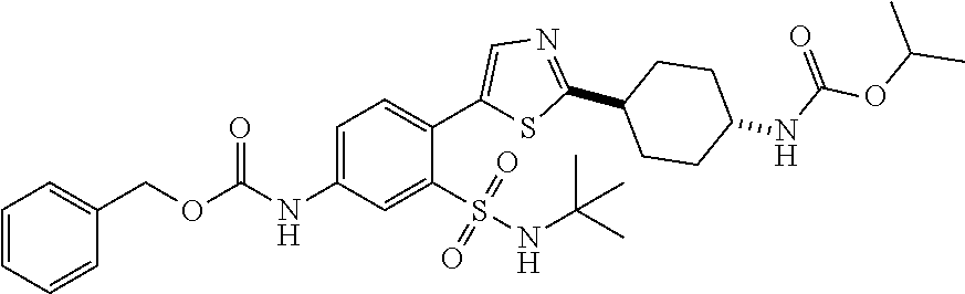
C1=C(NC(=O)OCC2=CC=CC=C2)C=C(S(=O)(=O)NC(C)(C)C)C(C2=CN=C(C3CCC(NC(OC(C)C)=O)CC3)S2)=C1
